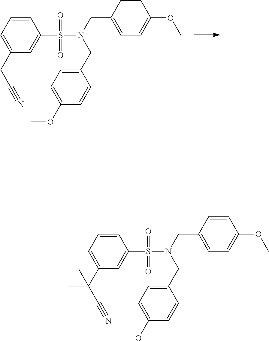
C1=C(CC#N)C=C(S(=O)(=O)N(CC2=CC=C(OC)C=C2)CC2=CC=C(OC)C=C2)C=C1.C1=C(C(C#N)(C)C)C=C(S(=O)(=O)N(CC2=CC=C(OC)C=C2)CC2=CC=C(OC)C=C2)C=C1
